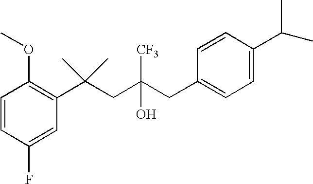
C1(F)=CC(C(CC(CC2=CC=C(C(C)C)C=C2)(O)[CF3])(C)C)=C(OC)C=C1
